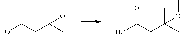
CC(CCO)(C)OC.CC(CC(O)=O)(C)OC
